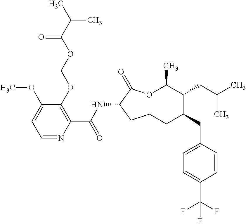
C1CC(NC(C2=C(OCOC(C(C)C)=O)C(OC)=CC=N2)=O)C(=O)OC(C)C(CC(C)C)C(CC2=CC=C(C(F)(F)F)C=C2)C1
